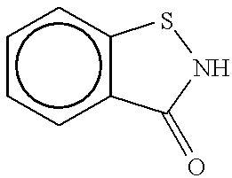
c1ccc2c(c1)SNC2=O
